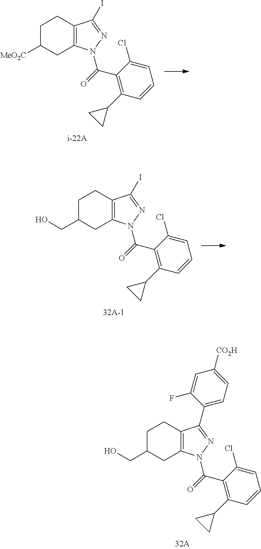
C1C(CO)CC2=C(C1)C(C1=CC=C([CO2H])C=C1F)=NN2C(C1=C(C2CC2)C=CC=C1Cl)=O.C1C([MeO2C])CC2=C(C1)C(I)=NN2C(C1=C(C2CC2)C=CC=C1Cl)=O.C1C(CO)CC2=C(C1)C(I)=NN2C(C1=C(C2CC2)C=CC=C1Cl)=O
